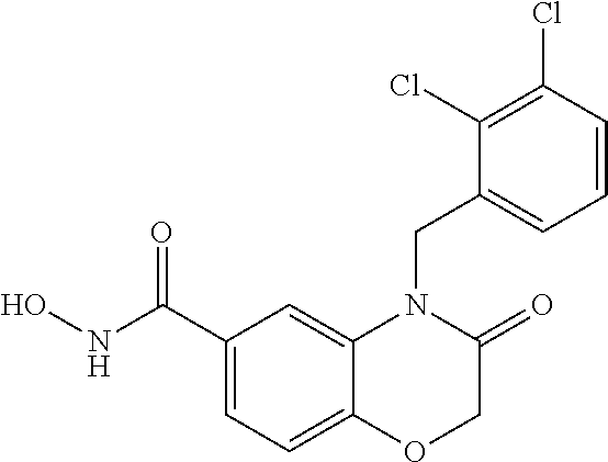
C1(C(NO)=O)=CC=C2C(=C1)N(CC1=CC=CC(Cl)=C1Cl)C(=O)CO2
